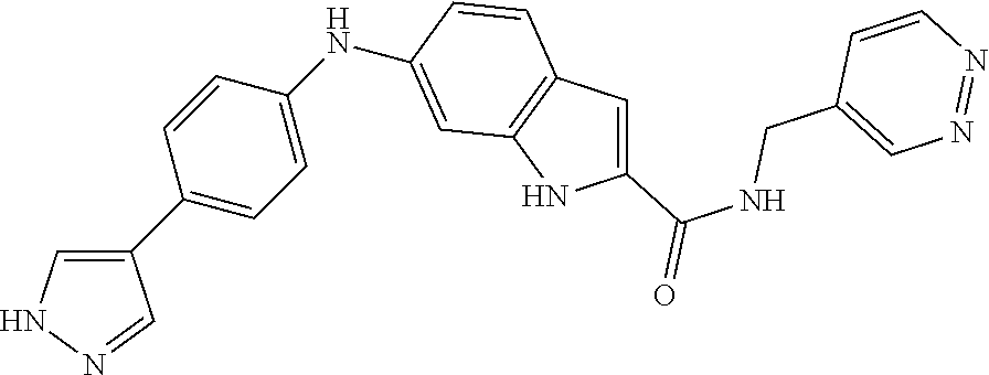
C1(CNC(C2=CC3=C(N2)C=C(NC2=CC=C(C4=CNN=C4)C=C2)C=C3)=O)=CN=NC=C1
